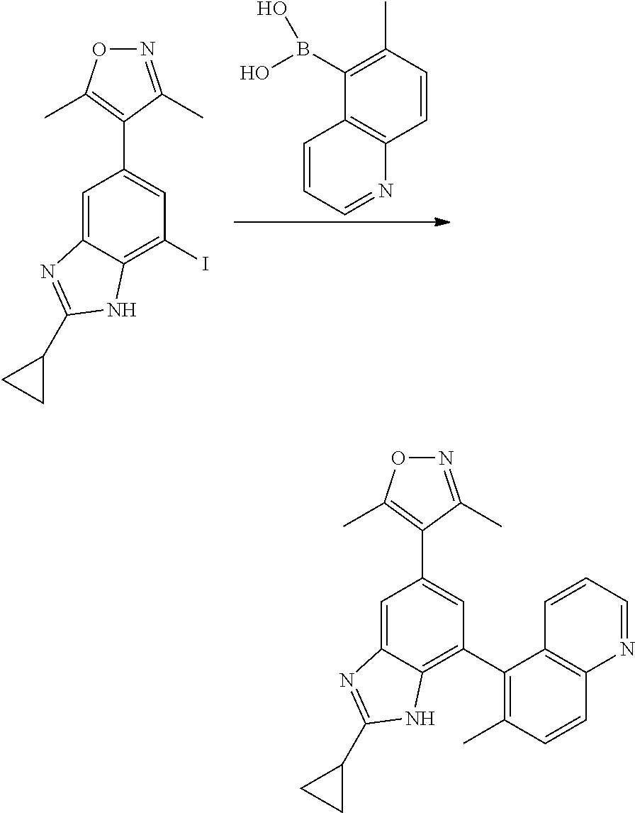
C1=C2C(=C(I)C=C1C1=C(C)ON=C1C)NC(C1CC1)=N2.C12=C(C=CC(C)=C1B(O)O)N=CC=C2.C1=C2C(=C(C3=C(C)C=CC4=C3C=CC=N4)C=C1C1=C(C)ON=C1C)NC(C1CC1)=N2
